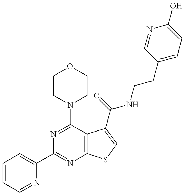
C1=CC=NC(C2=NC3=C(C(N4CCOCC4)=N2)C(C(NCCC2=CC=C(O)N=C2)=O)=CS3)=C1
